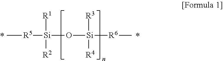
C[R5][Si]([R1])([R2])O[Si]([R4])([R3])[R6]C
